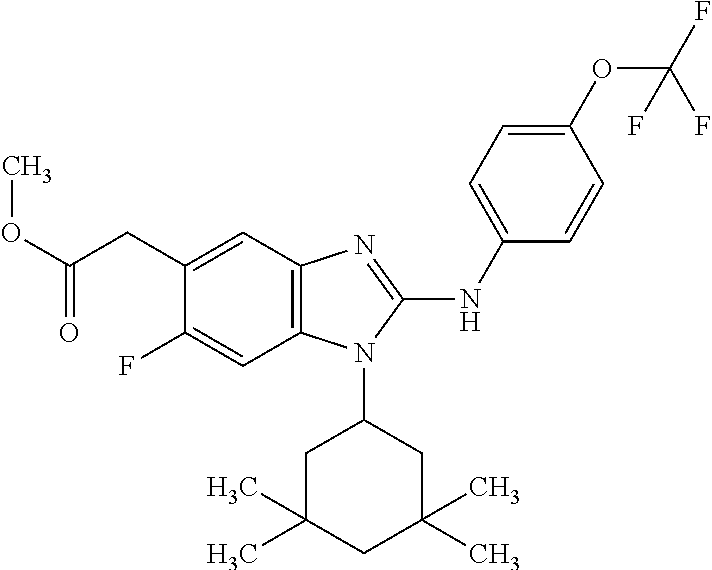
O(C(CC1=CC2=C(C=C1F)N(C1CC(C)(C)CC(C)(C)C1)C(NC1=CC=C(OC(F)(F)F)C=C1)=N2)=O)C
